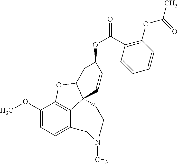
C1(OC)=CC=C2C3=C1OC1C3(C=CC(OC(=O)C3=C(OC(C)=O)C=CC=C3)C1)CCN(C)C2
